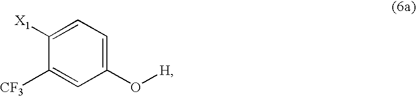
C1([X1])=CC=C(O[H])C=C1[CF3]
